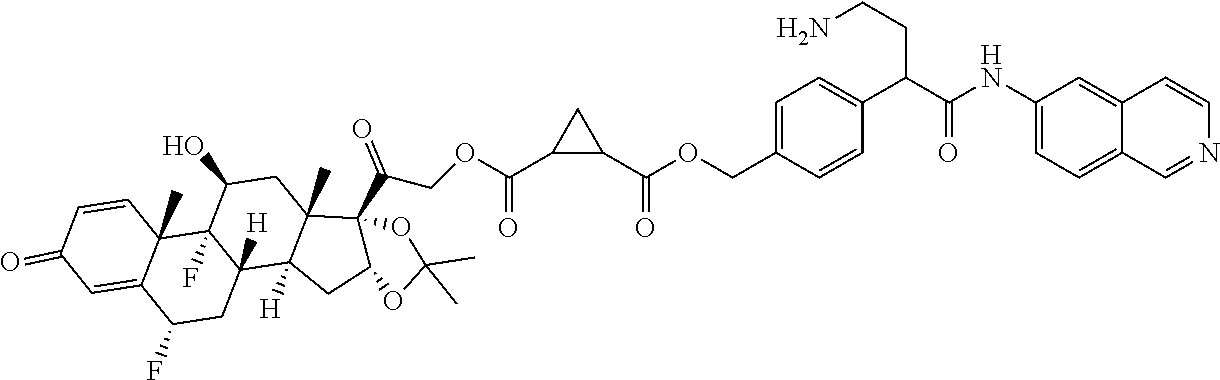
C1(C(=O)OCC(C23C4(C)C([H])(C5([H])CC(F)C6=CC(=O)C=CC6(C)C5(F)C(O)C4)CC2OC(C)(C)O3)=O)CC1C(OCC1=CC=C(C(C(NC2=CC=C3C(=C2)C=CN=C3)=O)CCN)C=C1)=O
